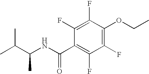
C1(F)=C(OCC)C(F)=C(F)C(C(NC(C(C)C)C)=O)=C1F
